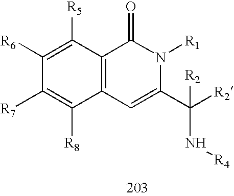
C1([R6])=C([R5])C2=C(C([R8])=C1[R7])C=C(C([R2])([R2])N[R4])N([R1])C2=O
